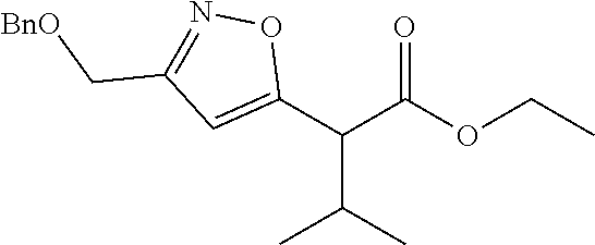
O1C(C(C(=O)OCC)C(C)C)=CC(C[BnO])=N1
